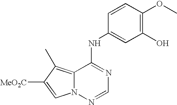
C12=C(C)C([MeO2C])=CN1N=CN=C2NC1=CC(O)=C(OC)C=C1
